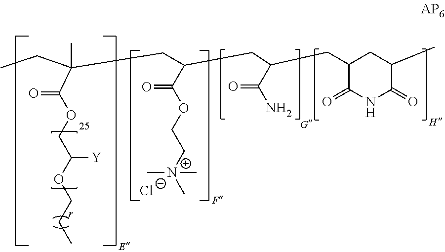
C(C(OCC(OCCC)[Y])=O)(C)(CC)CC(CC(CC1C(=O)NC(=O)C(C)C1)C(N)=O)C(OCC[N+](C)(C)C)=O.[Cl-]
